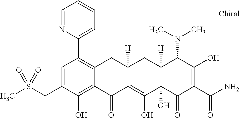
C12([H])C(O)(C(=O)C(C(N)=O)=C(O)C1N(C)C)C(O)=C1C([H])(C2)CC2=C(C3=CC=CC=N3)C=C(CS(C)(=O)=O)C(O)=C2C1=O
